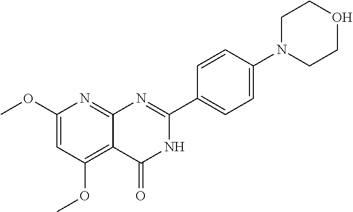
C1(OC)=CC(OC)=C2C(=N1)N=C(C1=CC=C(N3CCOCC3)C=C1)NC2=O
